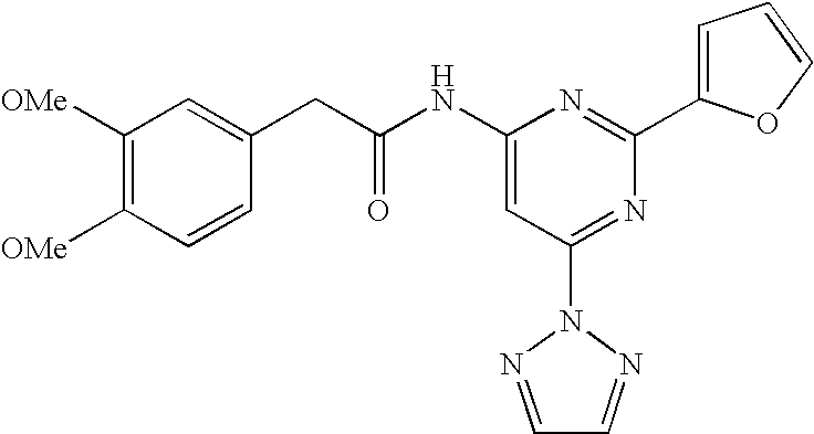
C1(CC(NC2=CC(N3N=CC=N3)=NC(C3=CC=CO3)=N2)=O)=CC([OMe])=C([OMe])C=C1
